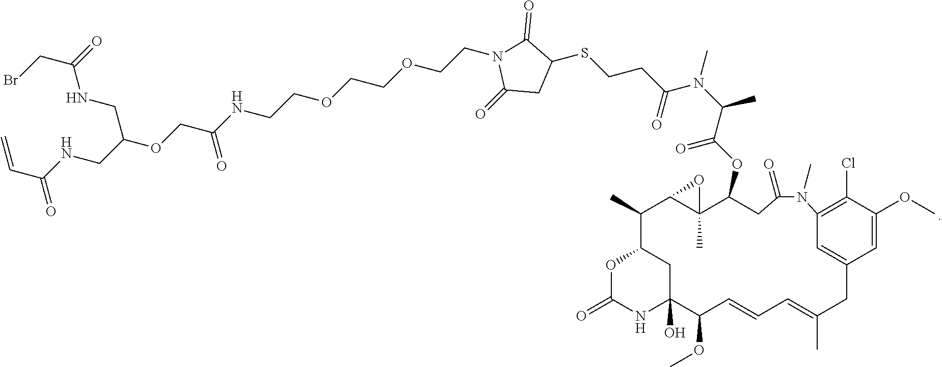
C=CC(NCC(OCC(NCCOCCOCCN1C(=O)CC(SCCC(N(C(C)C(OC2C3(C)C(C(C)C4OC(=O)NC(O)(C4)C(OC)C=CC=C(C)CC4=CC(=C(Cl)C(OC)=C4)N(C)C(=O)C2)O3)=O)C)=O)C1=O)=O)CNC(CBr)=O)=O
